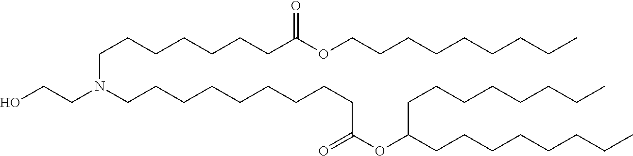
C(CCN(CCCCCCCCCC(=O)OC(CCCCCCCC)CCCCCCCC)CCO)CCCCC(=O)OCCCCCCCCC
